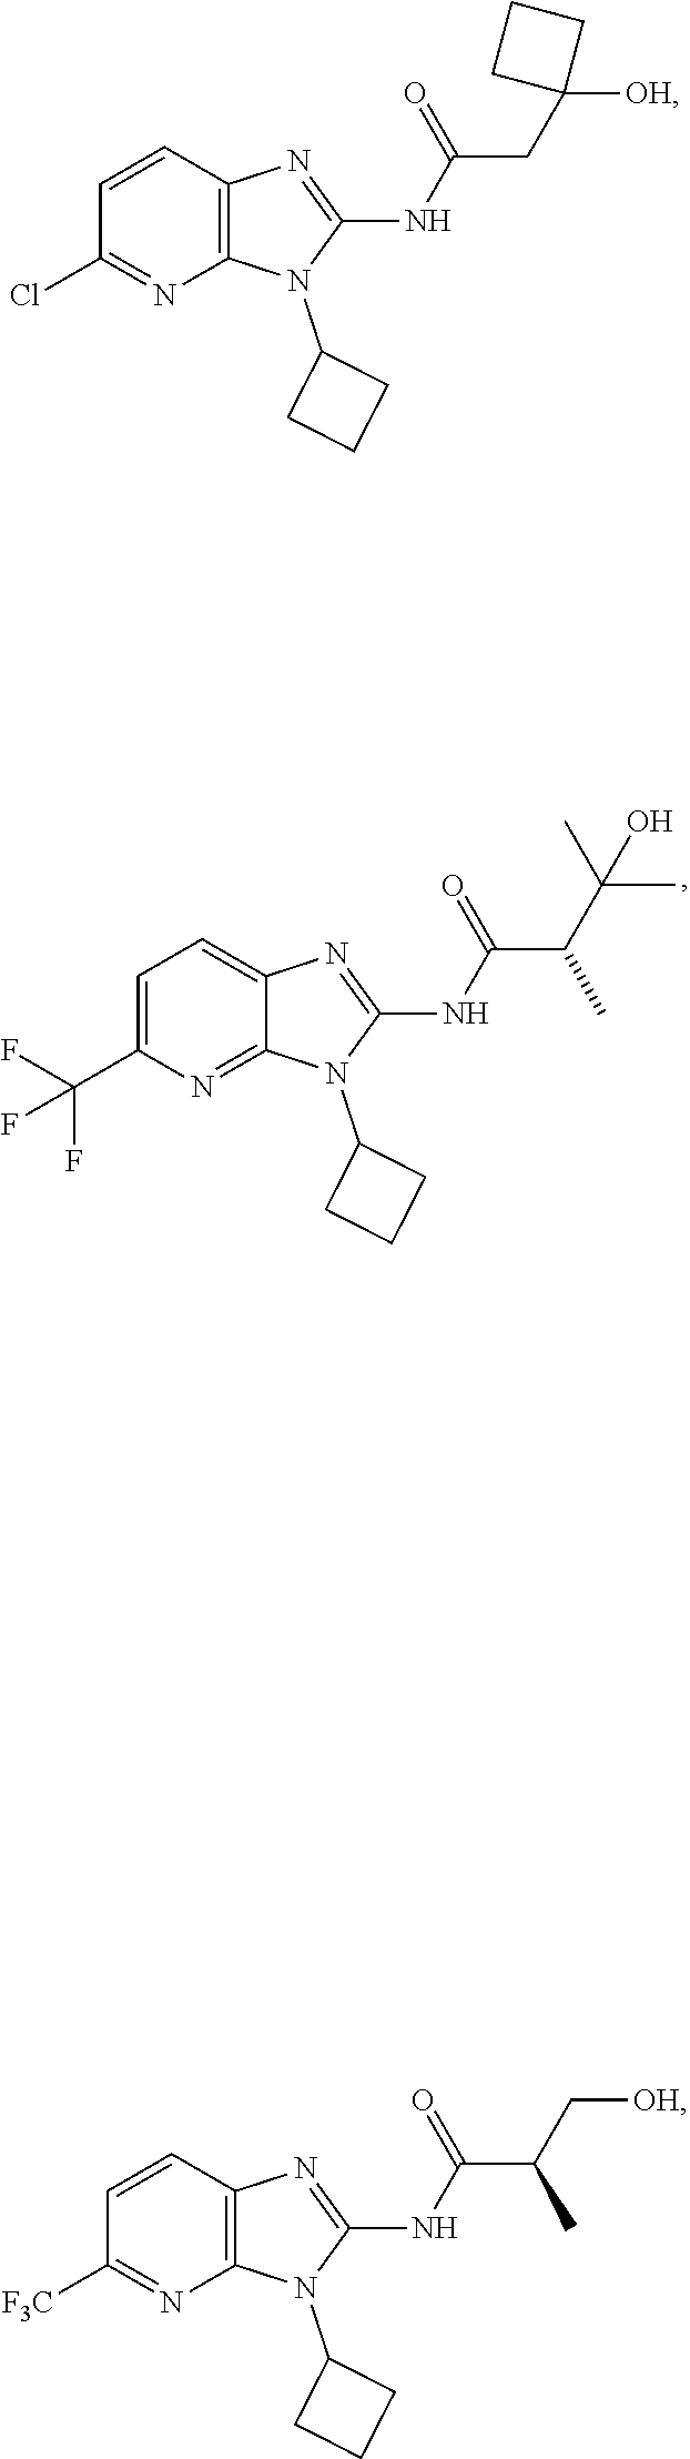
N(C1=NC2=C(N1C1CCC1)N=C([F3C])C=C2)C(C(C[OH])C)=O.N(C1=NC2=C(N1C1CCC1)N=C(Cl)C=C2)C(CC1([OH])CCC1)=O.N(C1=NC2=CC=C(C(F)(F)F)N=C2N1C1CCC1)C(C(C(C)(O)C)C)=O
